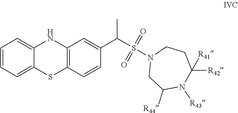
C1=CC=C2C(=C1)NC1=C(S2)C=CC(C(C)S(N2CC([R44])N([R43])C([R42])([R41])CC2)(=O)=O)=C1
